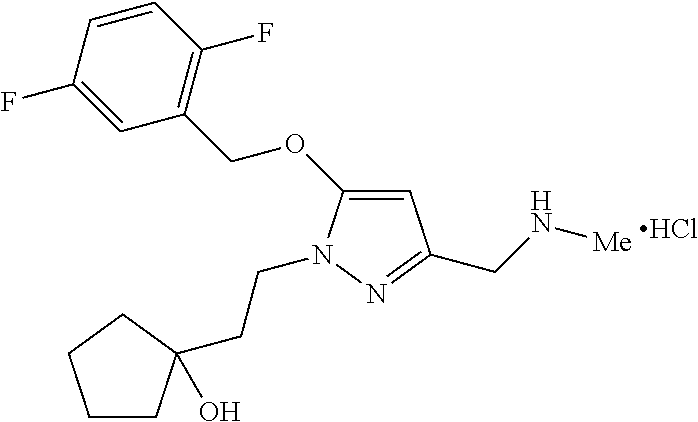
Cl.C1=C(OCC2=C(F)C=CC(F)=C2)N(CCC2(O)CCCC2)N=C1CN[Me]
